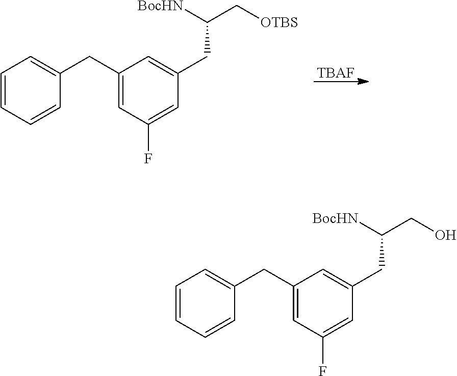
[TBAF].C1=CC=CC(CC2=CC(F)=CC(CC(C[OTBS])[BocHN])=C2)=C1.C1=CC=CC(CC2=CC(F)=CC(CC(CO)[BocHN])=C2)=C1
